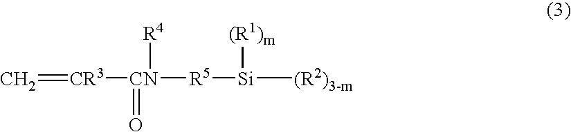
C=[CR3][CN](=O)([R4])[R5][Si]([(R1)m])[(R2)3-m]
